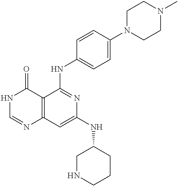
C12=C(C=C(NC3CNCCC3)N=C1NC1=CC=C(N3CCN(C)CC3)C=C1)N=CNC2=O
